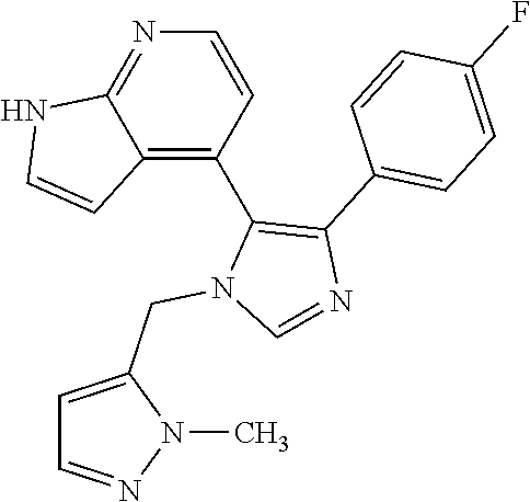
N1=C2C(=C(C3=C(C4=CC=C(F)C=C4)N=CN3CC3=CC=NN3C)C=C1)C=CN2
